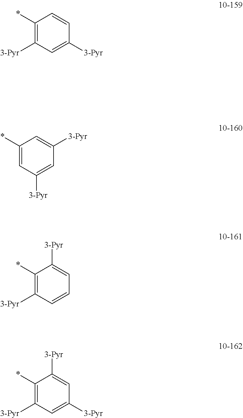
C1(*)=C([3-Pyr])C=C([3-Pyr])C=C1.C1(*)=CC([3-Pyr])=CC([3-Pyr])=C1.C1(*)=C([3-Pyr])C=CC=C1[3-Pyr].C1(*)=C([3-Pyr])C=C([3-Pyr])C=C1[3-Pyr]
